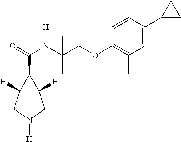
C(C1C2([H])C1([H])CN([H])C2)(=O)N(C(COC1=C(C)C=C(C2CC2)C=C1)(C)C)[H]
